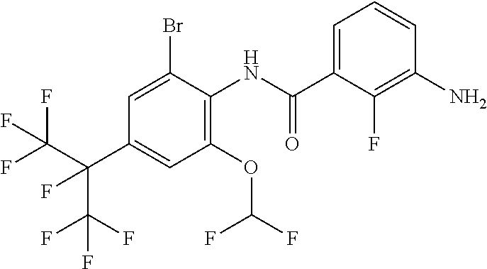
C1(OC(F)F)=C(NC(C2=CC=CC(N)=C2F)=O)C(Br)=CC(C(C(F)(F)F)(C(F)(F)F)F)=C1
